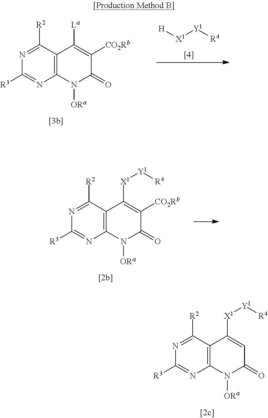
C12=C(C([R2])=NC([R3])=N1)C([La])=C([CO2Rb])C(=O)N2[ORa].[H][X1][Y1][R4].C12=C(C([R2])=NC([R3])=N1)C([X1][Y1][R4])=CC(=O)N2[ORa].C12=C(C([R2])=NC([R3])=N1)C([X1][Y1][R4])=C([CO2Rb])C(=O)N2[ORa]
